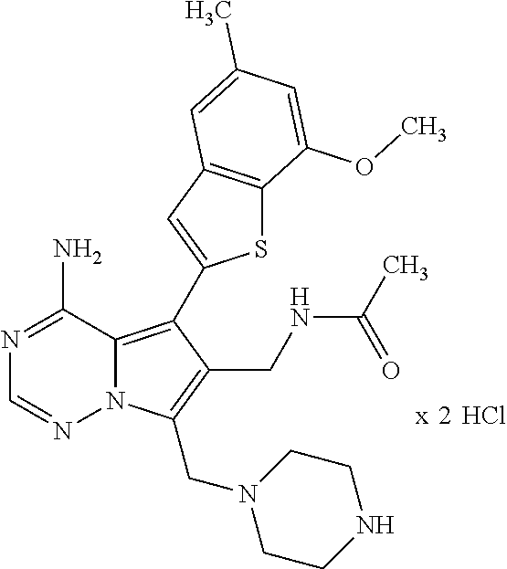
Cl.N12C(=C(C3=CC4=C(S3)C(OC)=CC(C)=C4)C(CNC(C)=O)=C1CN1CCNCC1)C(N)=NC=N2
